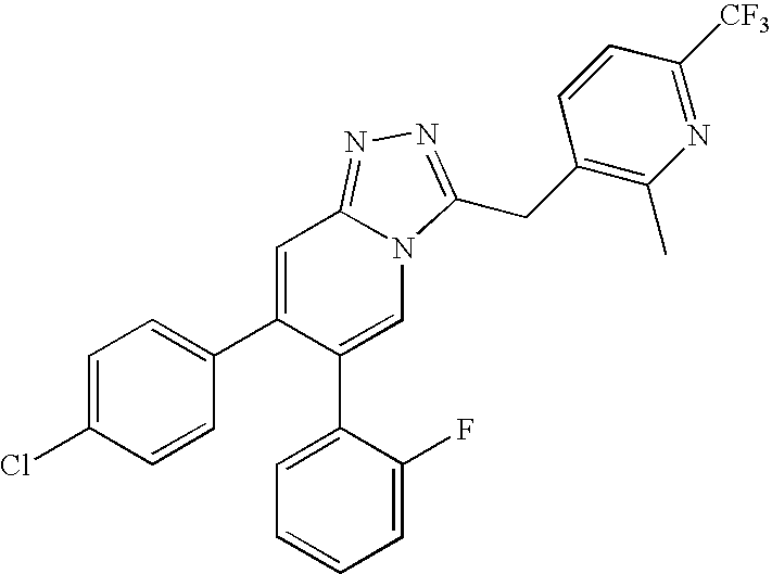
C1=C(Cl)C=CC(C2=CC3=NN=C(CC4=C(C)N=C([CF3])C=C4)N3C=C2C2=CC=CC=C2F)=C1
